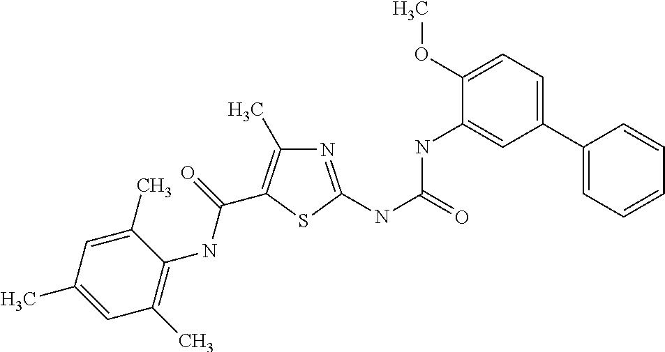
N1=C(NC(=O)NC2=CC(C3=CC=CC=C3)=CC=C2OC)SC(C(=O)NC2=C(C)C=C(C)C=C2C)=C1C
